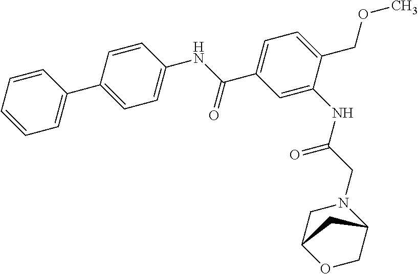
C1=CC=CC=C1C1=CC=C(NC(C2=CC=C(COC)C(NC(CN3CC4OCC3C4)=O)=C2)=O)C=C1
